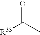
[R33]C(C)=O
